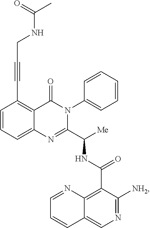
C1=CC=C2C(=C1C#CCNC(=O)C)C(=O)N(C1=CC=CC=C1)C(C([Me])NC(C1=C3C(=CN=C1[NH2])C=CC=N3)=O)=N2
